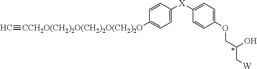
C1=CC([X]C2=CC=C(OCC(O)C[W])C=C2)=CC=C1[CCH2O(CH2)2O(CH2)2O(CH2)2O]#C
